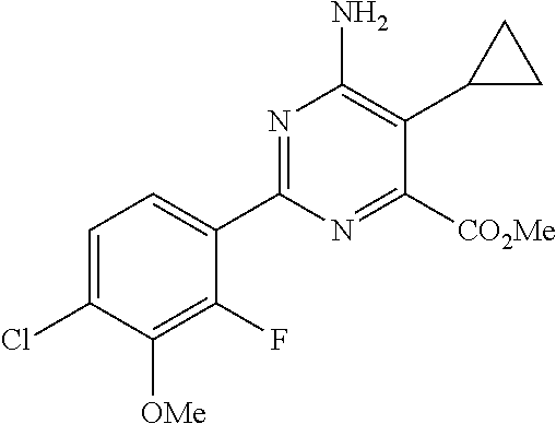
C1=C(Cl)C([OMe])=C(F)C(C2=NC(N)=C(C3CC3)C([CO2Me])=N2)=C1
